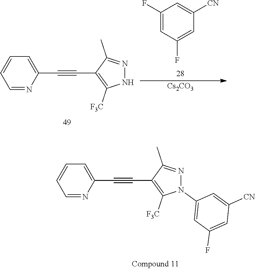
C1=C(C#CC2=C([F3C])N(C3=CC(F)=CC([CN])=C3)N=C2C)N=CC=C1.C1=C(C#CC2=C([F3C])NN=C2C)N=CC=C1.C1(F)=CC(F)=CC([CN])=C1.[Cs2CO3]
